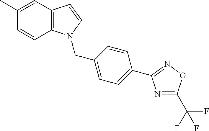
C12=C(C=CN1CC1=CC=C(C3=NOC(C(F)(F)F)=N3)C=C1)C=C(C)C=C2
